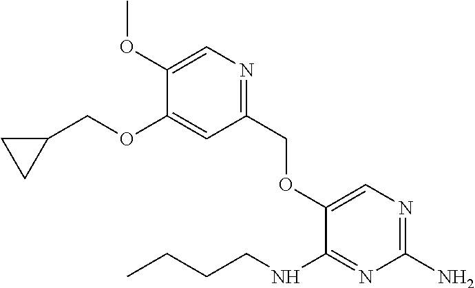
N1=C(COC2=CN=C(N)N=C2NCCCC)C=C(OCC2CC2)C(OC)=C1
